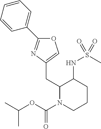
O1C(C2=CC=CC=C2)=NC(CC2N(C(OC(C)C)=O)CCCC2NS(C)(=O)=O)=C1
